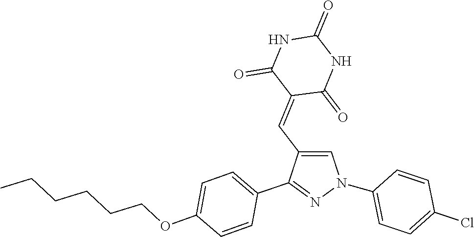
C1(N2C=C(C=C3C(=O)NC(=O)NC3=O)C(C3=CC=C(OCCCCCC)C=C3)=N2)=CC=C(Cl)C=C1
